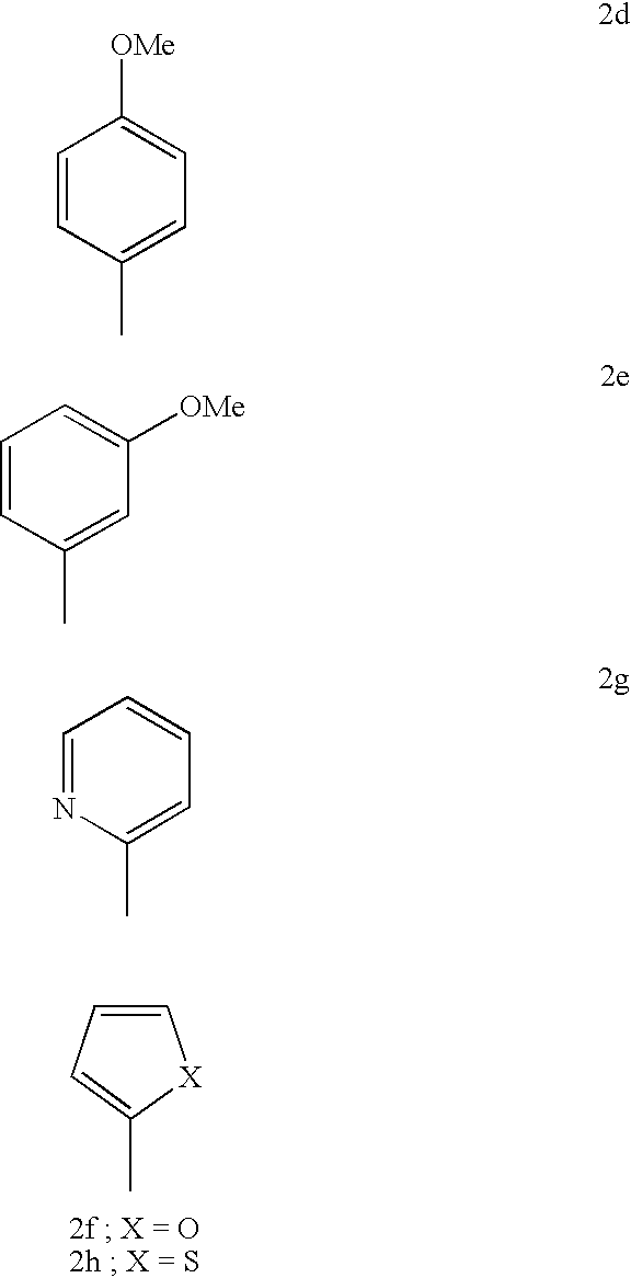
C1=CC=C(C)[X]1.C1=CC(C)=CC=C1[OMe].C1=CC(C)=CC([OMe])=C1.C1=NC(C)=CC=C1
